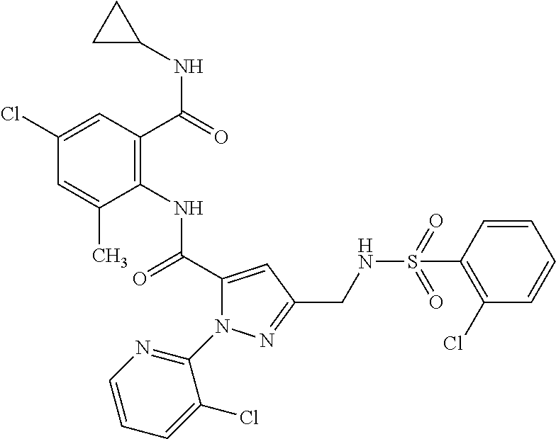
C1(Cl)=CC(C(=O)NC2CC2)=C(NC(C2=CC(CNS(=O)(=O)C3=C(Cl)C=CC=C3)=NN2C2=NC=CC=C2Cl)=O)C(C)=C1
